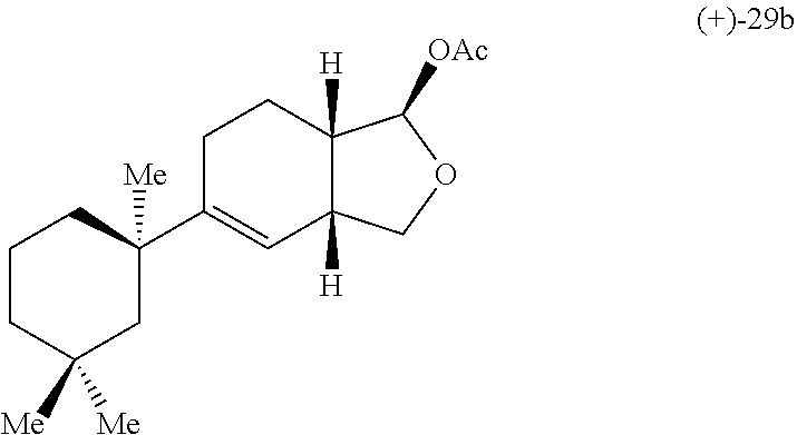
C1CC([Me])([Me])CC(C2=CC3([H])C([H])(CC2)C([OAc])OC3)([Me])C1
